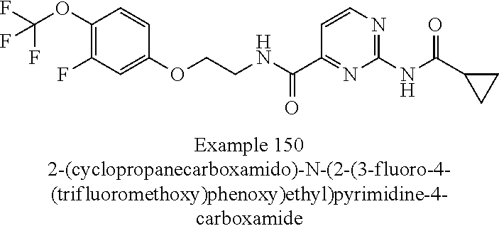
C1(OC(F)(F)F)=C(F)C=C(OCCNC(C2=NC(NC(=O)C3CC3)=NC=C2)=O)C=C1
